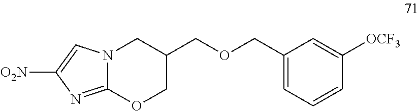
C12=NC([O2N])=CN1CC(COCC1=CC=CC([OCF3])=C1)CO2
